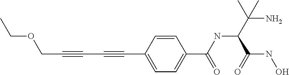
O(CC#CC#CC1=CC=C(C(NC(C(N)(C)C)C(NO)=O)=O)C=C1)CC
